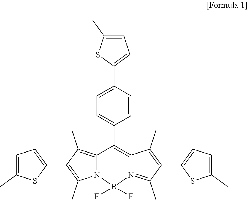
C12=C(C)C(C3=CC=C(C)S3)=C(C)N1B(F)(F)N1=C(C)C(C3=CC=C(C)S3)=C(C)C1=C2C1=CC=C(C2=CC=C(C)S2)C=C1
